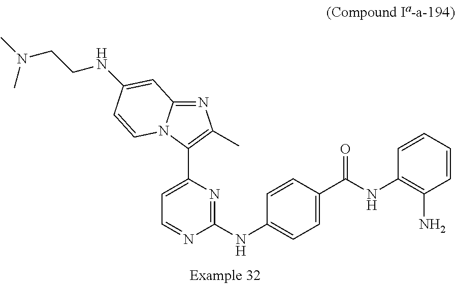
C1(NC2=CC=C(C(NC3=C(N)C=CC=C3)=O)C=C2)=NC(C2=C(C)N=C3N2C=CC(NCCN(C)C)=C3)=CC=N1
